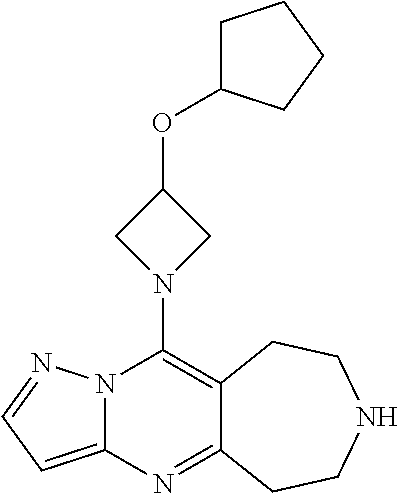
N12C(=CC=N1)N=C1C(=C2N2CC(OC3CCCC3)C2)CCNCC1
